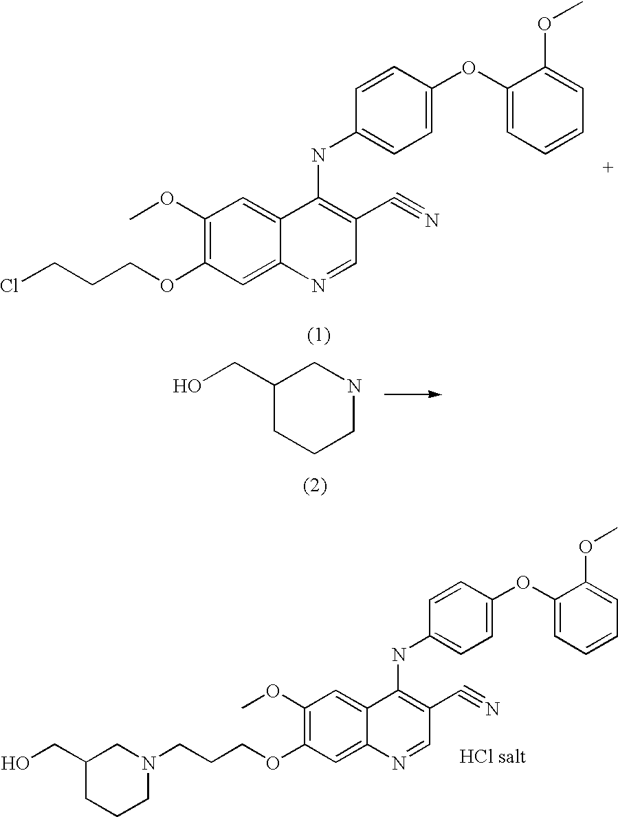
C1(OC)=C(OCCCCl)C=C2C(=C1)C(NC1=CC=C(OC3=CC=CC=C3OC)C=C1)=C(C#N)C=N2.C1(CO)CCCNC1.C1(OC)=C(OCCCN2CC(CO)CCC2)C=C2C(=C1)C(NC1=CC=C(OC3=CC=CC=C3OC)C=C1)=C(C#N)C=N2
